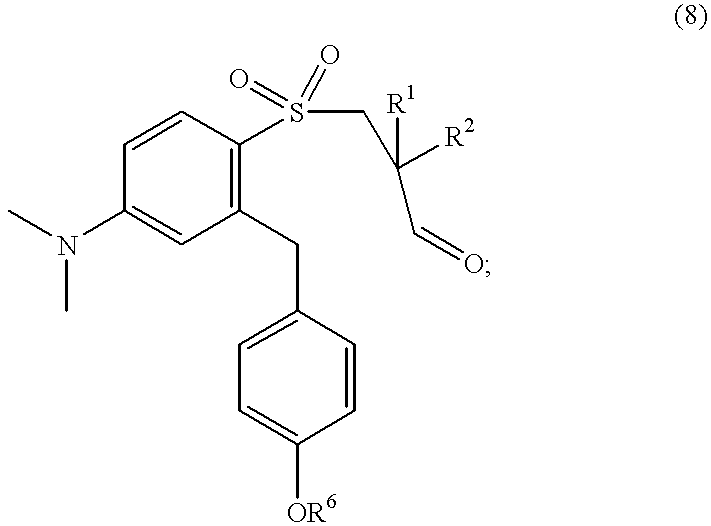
C1(N(C)C)=CC(CC2=CC=C([OR6])C=C2)=C(S(CC(C=O)([R2])[R1])(=O)=O)C=C1
